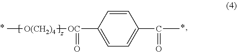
C[O(CH2)4][OC](C1=CC=C(C(C)=O)C=C1)=O
